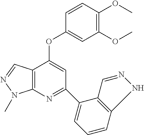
C12=C(N=C(C3=CC=CC4=C3C=NN4)C=C1OC1=CC(OC)=C(OC)C=C1)N(C)N=C2
